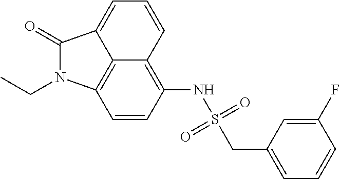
C1=CC(NS(=O)(=O)CC2=CC=CC(F)=C2)=C2C=CC=C3C(=O)N(CC)C1=C23
